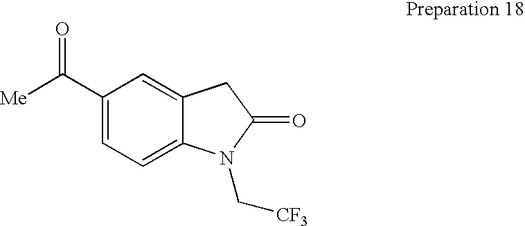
C1(C([Me])=O)=CC=C2C(=C1)CC(=O)N2C[CF3]
